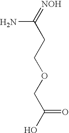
NC(=[NOH])CCOCC(O)=O
